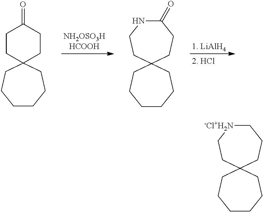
C1CC2(CCC1=O)CCCCCC2.C1CCCC2(CC1)CCNC(=O)CC2.C1CCCC2(CC1)CC[-Cl+H2N]CCC2
